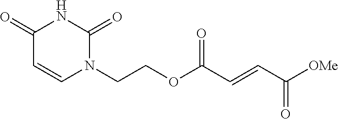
[OMe]C(C=CC(OCCN1C(=O)NC(=O)C=C1)=O)=O
